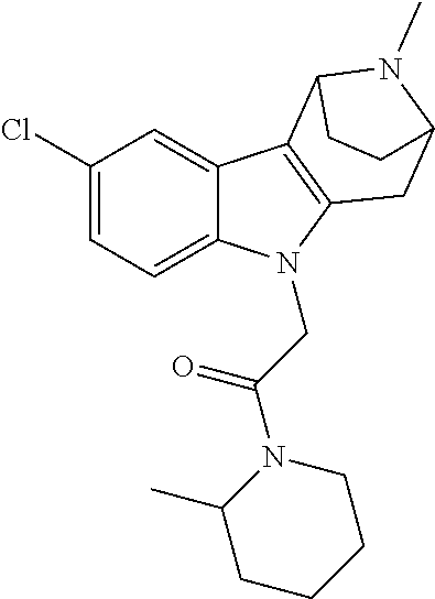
C1(Cl)=CC=C2C(=C1)C1=C(N2CC(N2C(C)CCCC2)=O)CC2N(C)C1CC2
